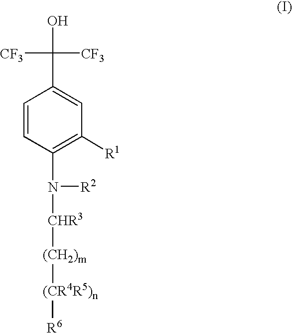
C1=CC(N([R2])[CHR3][(CH2)m][(CR4R5)n][R6])=C([R1])C=C1C([CF3])([CF3])O
